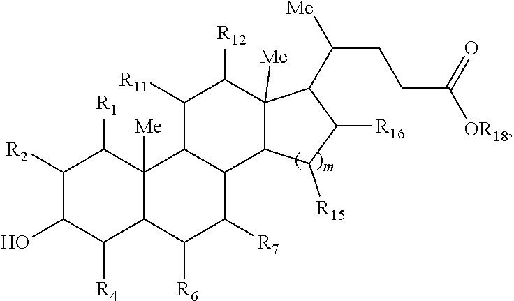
C1([R4])C2C([R6])C([R7])C3C(C2([Me])C([R1])C([R2])C1O)C([R11])C([R12])C1([Me])C3C([R15])C([R16])C1C(CCC([OR18])=O)[Me]
